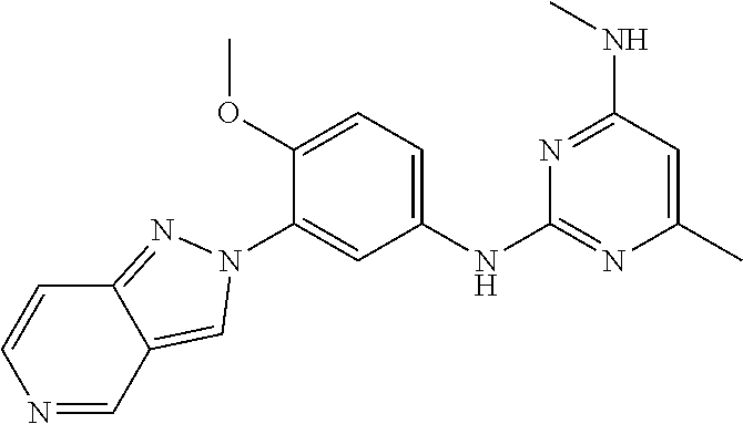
C1=C(NC2=NC(C)=CC(NC)=N2)C=C(N2N=C3C(=C2)C=NC=C3)C(OC)=C1
